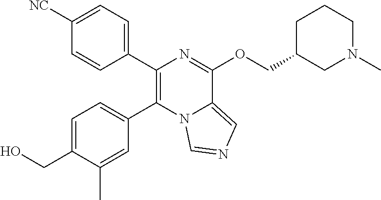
C1C(COC2=NC(C3=CC=C([NC])C=C3)=C(C3=CC=C(CO)C(C)=C3)N3C2=CN=C3)CN(C)CC1
